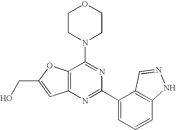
C1CN(C2=NC(C3=CC=CC4=C3C=NN4)=NC3=C2OC(CO)=C3)CCO1
